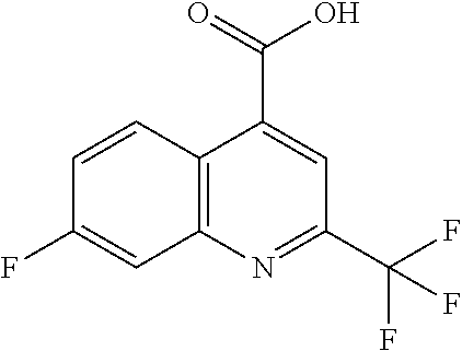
C12=C(N=C(C(F)(F)F)C=C1C(=O)O)C=C(F)C=C2
